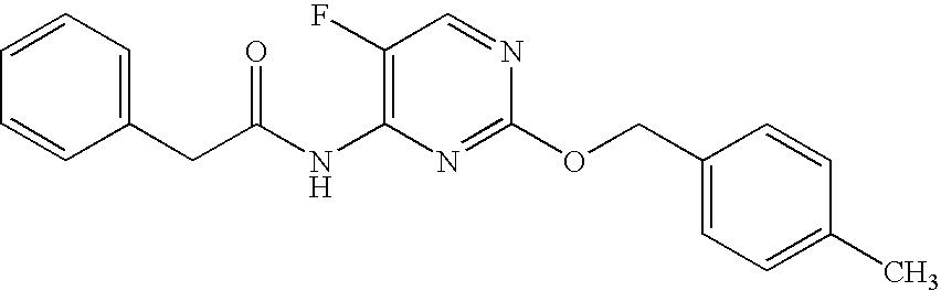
C1(F)=C(NC(CC2=CC=CC=C2)=O)N=C(OCC2=CC=C(C)C=C2)N=C1
